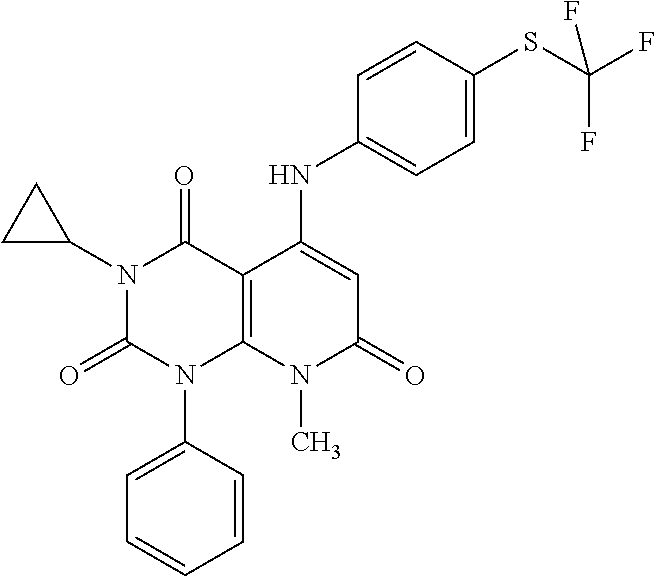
C1(NC2=CC(=O)N(C)C3=C2C(=O)N(C2CC2)C(=O)N3C2=CC=CC=C2)=CC=C(SC(F)(F)F)C=C1
